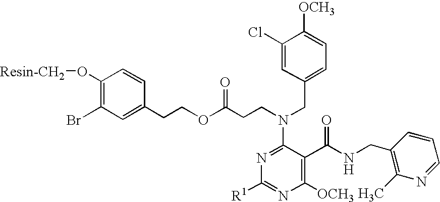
C1(Br)=C(O[Resin-CH2])C=CC(CCOC(=O)CCN(CC2=CC=C([OCH3])C(Cl)=C2)C2=NC([R1])=NC([OCH3])=C2C(NCC2=C(C)N=CC=C2)=O)=C1
